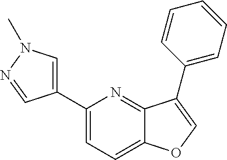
C1(C2=CN(C)N=C2)=CC=C2C(=N1)C(C1=CC=CC=C1)=CO2
